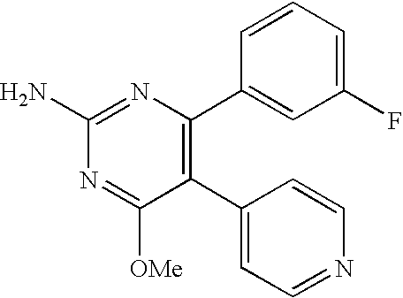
C1(C2=CC=NC=C2)=C(C2=CC(F)=CC=C2)N=C(N)N=C1[OMe]
